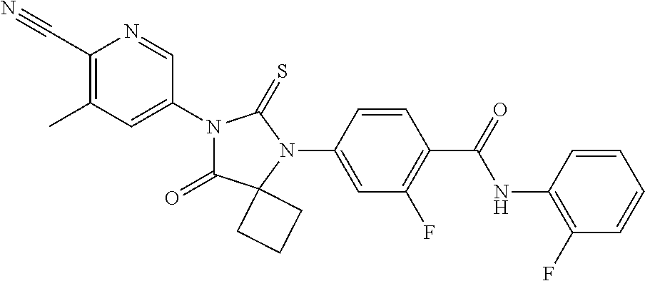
C1(C#N)=C(C)C=C(N2C(=O)C3(N(C4=CC(F)=C(C(NC5=C(F)C=CC=C5)=O)C=C4)C2=S)CCC3)C=N1
